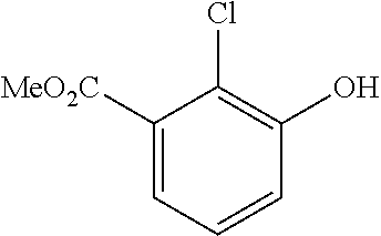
C1([MeO2C])=CC=CC(O)=C1Cl
